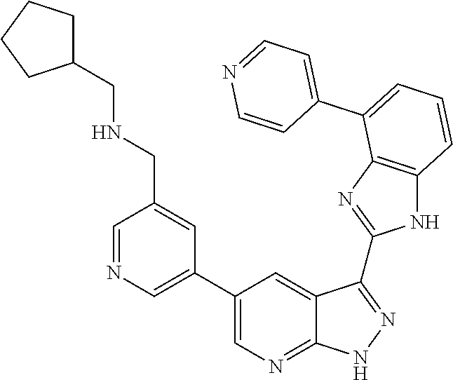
C1=NC=C(C2=CN=C3C(=C2)C(C2=NC4=C(N2)C=CC=C4C2=CC=NC=C2)=NN3)C=C1CNCC1CCCC1
